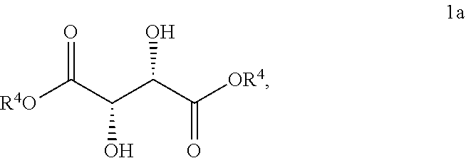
[R4O]C(C(C(C([OR4])=O)O)O)=O
